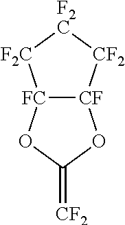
[CF]12[FC](OC(=[CF2])O1)[F2C][F2C][CF2]2
